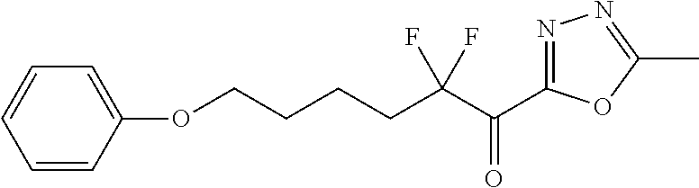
C1=CC(OCCCCC(C(C2=NN=C(C)O2)=O)(F)F)=CC=C1
